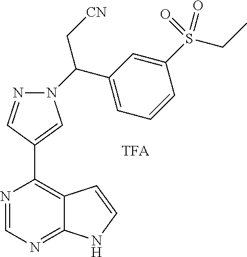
N1(C(C[CN])C2=CC=CC(S(CC)(=O)=O)=C2)N=CC(C2=C3C(=NC=N2)NC=C3)=C1
